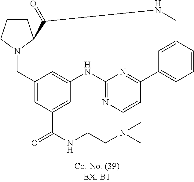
C1CCN2C1C(=O)NCC1=CC(=CC=C1)C1=NC(=NC=C1)NC1=CC(=CC(C(=O)NCCN(C)C)=C1)C2
